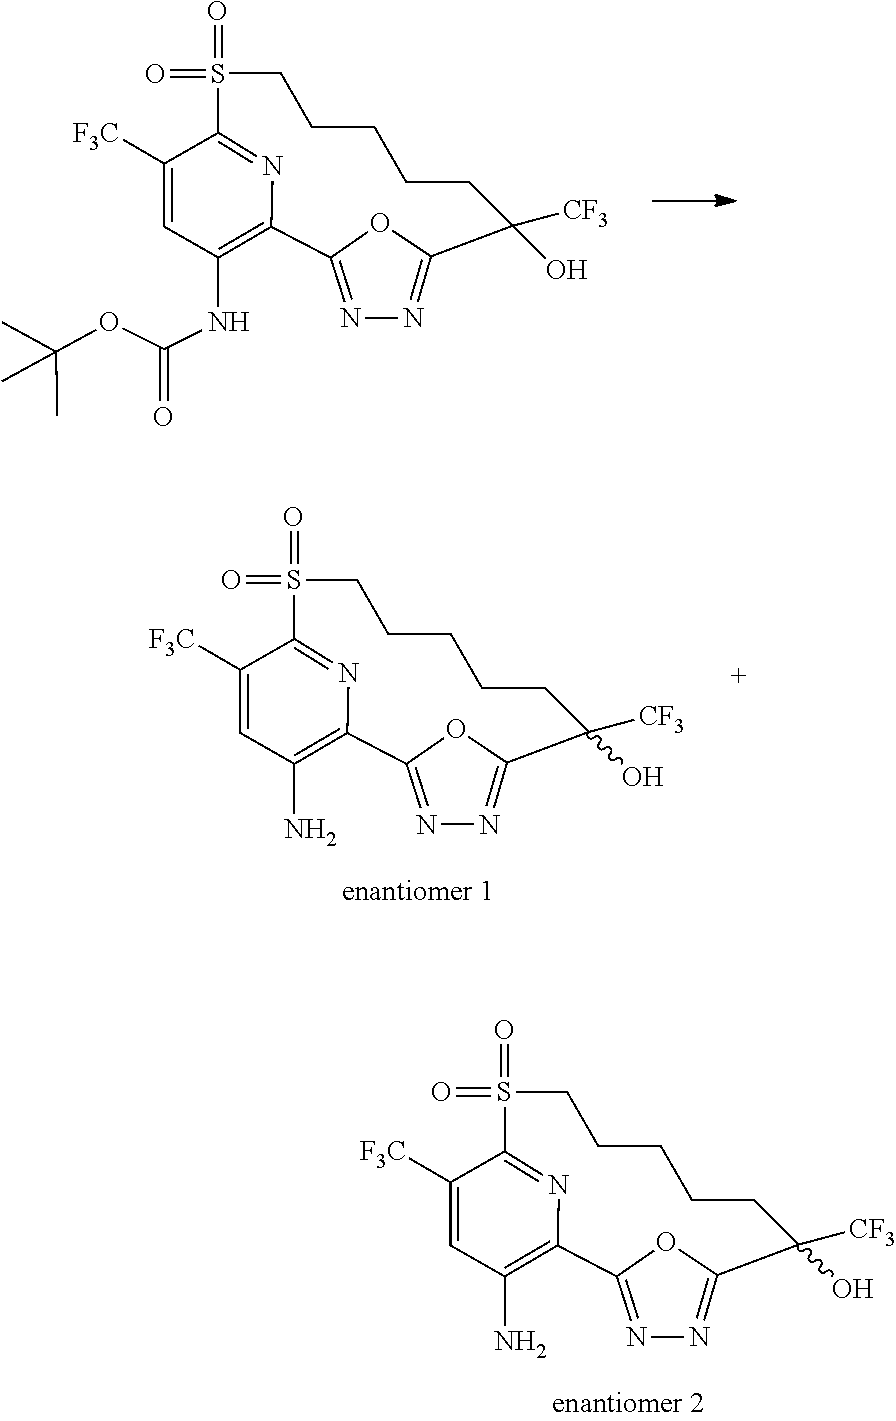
N1=C2OC(=N1)C(O)([CF3])CCCCCS(=O)(=O)C1=NC2=C(N)C=C1[F3C].N1=C2OC(=N1)C(O)([CF3])CCCCCS(=O)(=O)C1=NC2=C(NC(OC(C)(C)C)=O)C=C1[F3C].N1=C2OC(=N1)C(O)([CF3])CCCCCS(=O)(=O)C1=NC2=C(N)C=C1[F3C]
